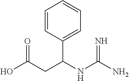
OC(CC(NC(N)=N)C1=CC=CC=C1)=O
